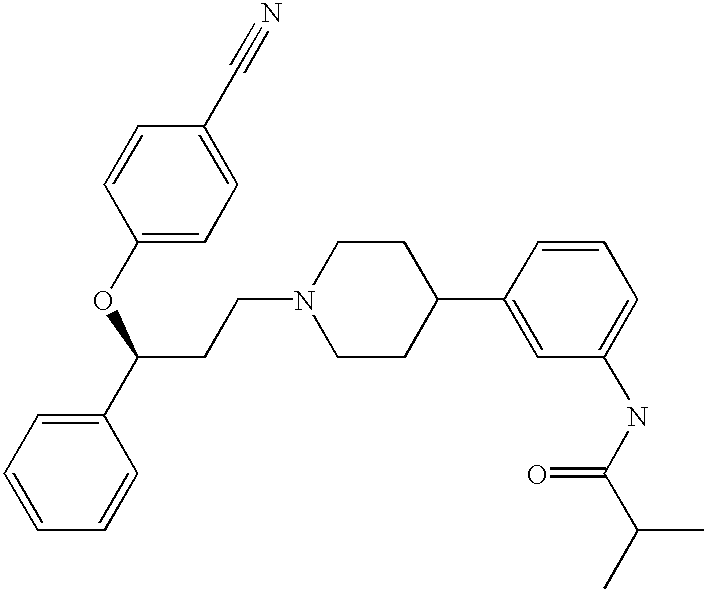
C(CN1CCC(C2=CC(NC(C(C)C)=O)=CC=C2)CC1)C(C1=CC=CC=C1)OC1=CC=C(C#N)C=C1
